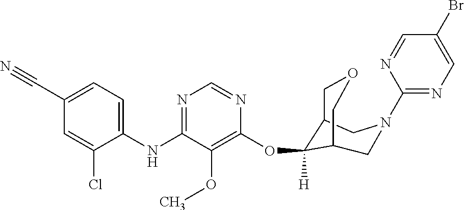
C1(NC2=NC=NC(OC3([H])C4COCC3CN(C3=NC=C(Br)C=N3)C4)=C2OC)=CC=C(C#N)C=C1Cl
